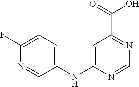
C1=C(NC2=CC=C(F)N=C2)N=CN=C1C(=O)O
